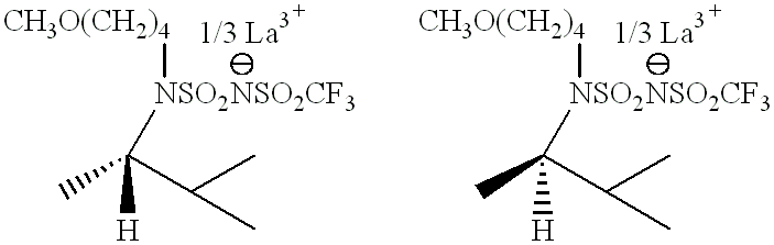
CC(C(C)C)([H])[NSO2NSO2CF3][CH3O(CH2)4].CC(C(C)C)([H])[NSO2NSO2CF3][CH3O(CH2)4]
